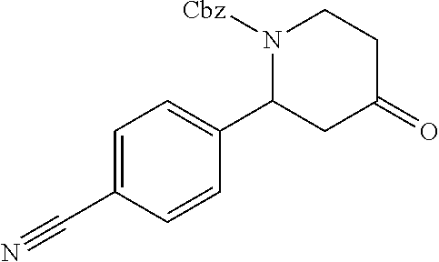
C1=CC(C2N([Cbz])CCC(=O)C2)=CC=C1C#N
